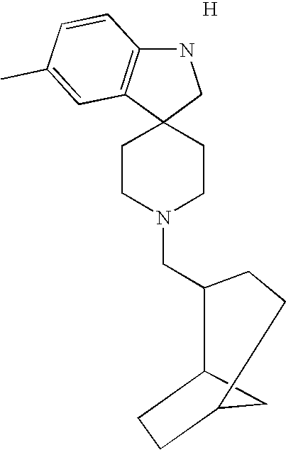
N1C2=C(C3(C1)CCN(CC1CCC4CC1CC4)CC3)C=C(C)C=C2.[H]
